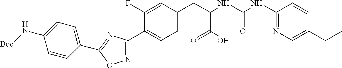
C1=C(F)C(C2=NOC(C3=CC=C(N[Boc])C=C3)=N2)=CC=C1CC(C(=O)O)NC(=O)NC1=NC=C(CC)C=C1
